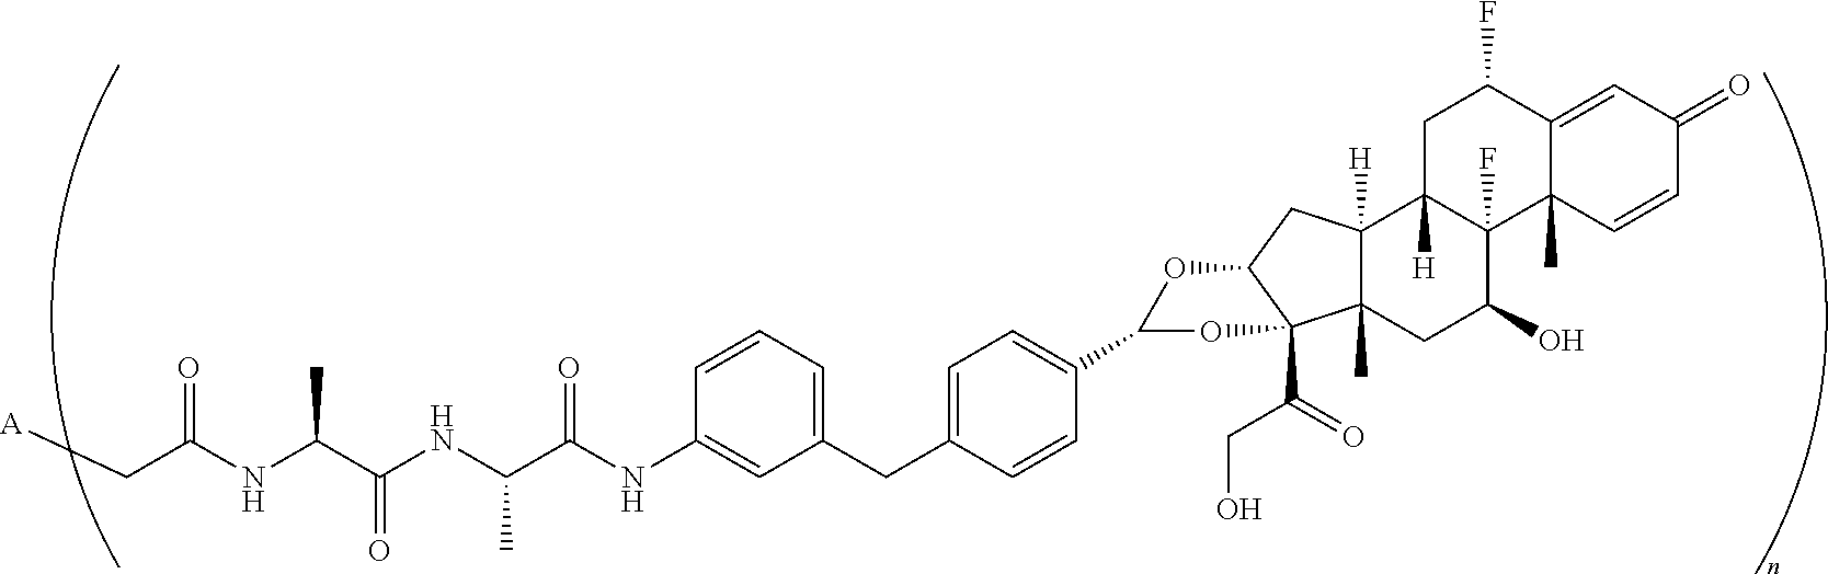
C(C(NC(C(NC(C(NC1=CC(CC2=CC=C(C3OC4C(C(CO)=O)(O3)C3(C)C([H])(C4)C4([H])C(F)(C(O)C3)C3(C)C(=CC(=O)C=C3)C(F)C4)C=C2)=CC=C1)=O)C)=O)C)=O)[A]
